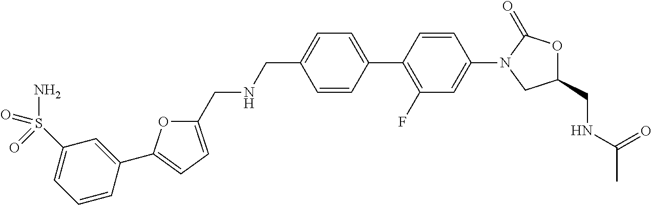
C1=CC(C2=C(F)C=C(N3CC(CNC(C)=O)OC3=O)C=C2)=CC=C1CNCC1=CC=C(C2=CC(S(N)(=O)=O)=CC=C2)O1
